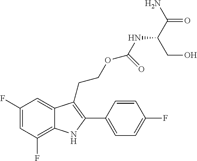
C1(F)=C2C(=CC(F)=C1)C(CCOC(=O)NC(CO)C(N)=O)=C(C1=CC=C(F)C=C1)N2
